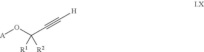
[A]OC(C#C[H])([R1])[R2]
